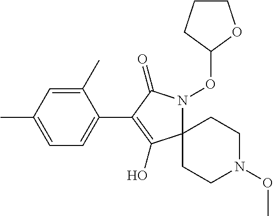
C1(C)=CC(C)=CC=C1C1=C(O)C2(N(OC3OCCC3)C1=O)CCN(OC)CC2
